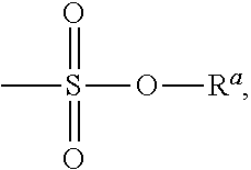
CS(=O)(=O)O[Ra]
